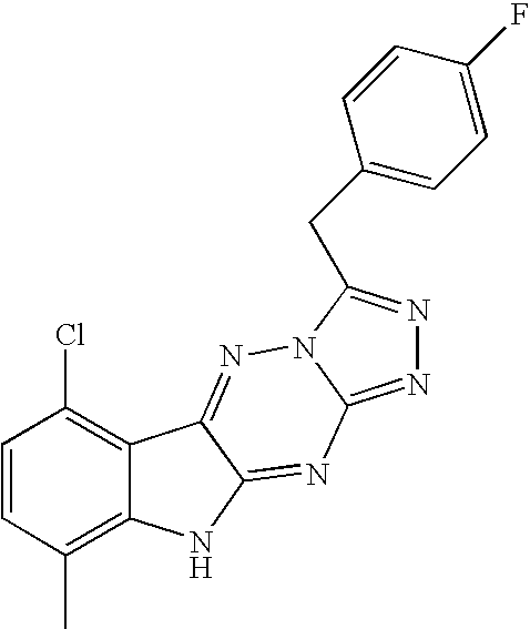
C1=CC(C)=C2C(=C1Cl)C1=NN3C(=NN=C3CC3=CC=C(F)C=C3)N=C1N2
